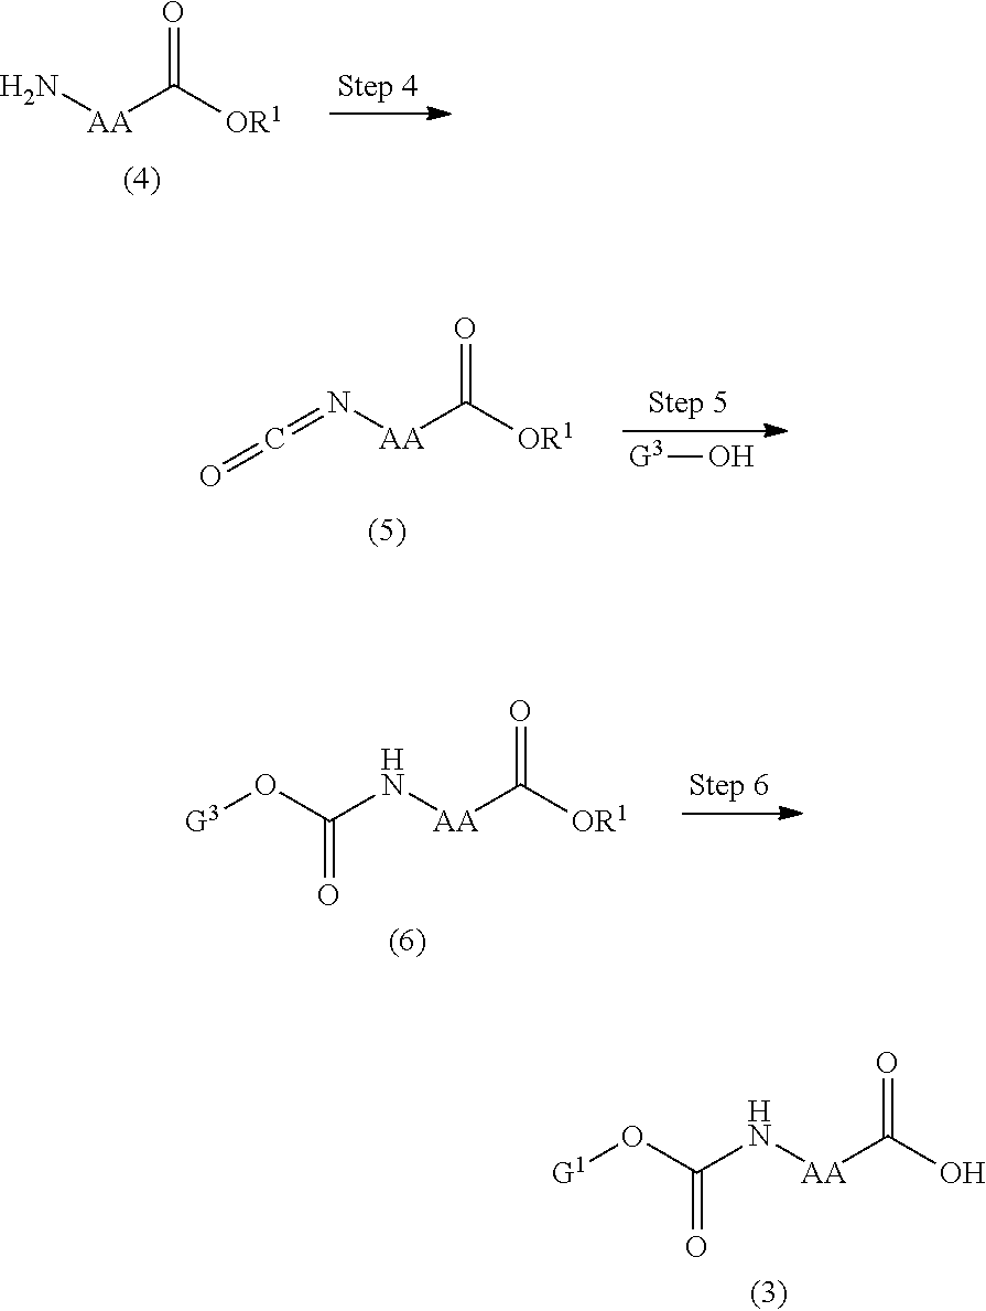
N([AA]C(O)=O)C(O[G1])=O.N[AA]C([OR1])=O.N([AA]C([OR1])=O)=C=O.[G3]O.N([AA]C([OR1])=O)C(O[G3])=O
